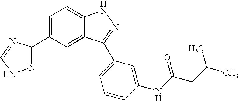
C1(C2=NNC=N2)=CC=C2C(=C1)C(C1=CC=CC(NC(CC(C)C)=O)=C1)=NN2
